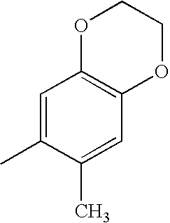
C1=C(C)C(C)=CC2=C1OCCO2
